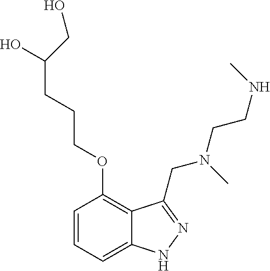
C1=CC=C2C(=C1OCCCC(O)CO)C(CN(C)CCNC)=NN2
